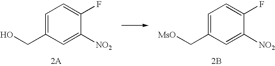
C1=C(CO)C=C([NO2])C(F)=C1.[2A].[2B].C1=C(C[MsO])C=C([NO2])C(F)=C1
